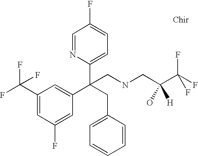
C(C1=CC(F)=CC(C(C2=CC=C(F)C=N2)(CNCC(C(F)(F)F)([H])O)CC2=CC=CC=C2)=C1)(F)(F)F
